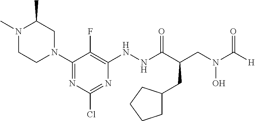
C1(N2CC(C)N(C)CC2)=NC(Cl)=NC(NNC(C(CC2CCCC2)CN(O)C([H])=O)=O)=C1F
